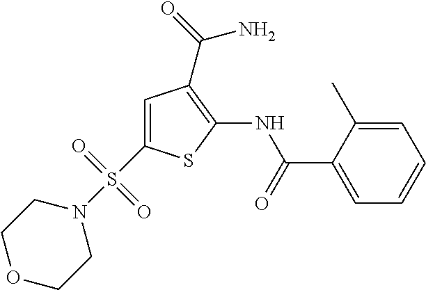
C1(NC(C2=CC=CC=C2C)=O)=C(C(=O)N)C=C(S(N2CCOCC2)(=O)=O)S1
